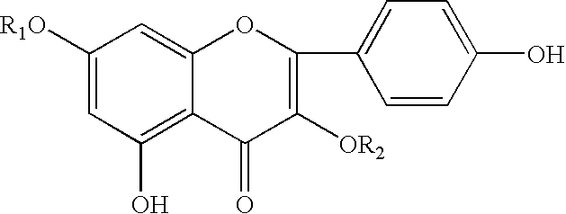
C1([R1O])=CC(O)=C2C(=C1)OC(C1=CC=C(O)C=C1)=C([OR2])C2=O
